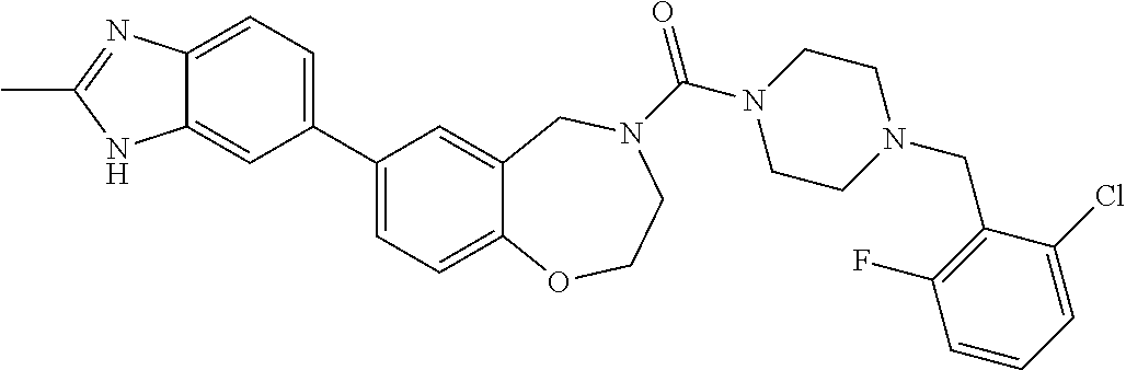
C1(C2=CC=C3C(=C2)NC(C)=N3)=CC=C2C(=C1)CN(C(N1CCN(CC3=C(F)C=CC=C3Cl)CC1)=O)CCO2
